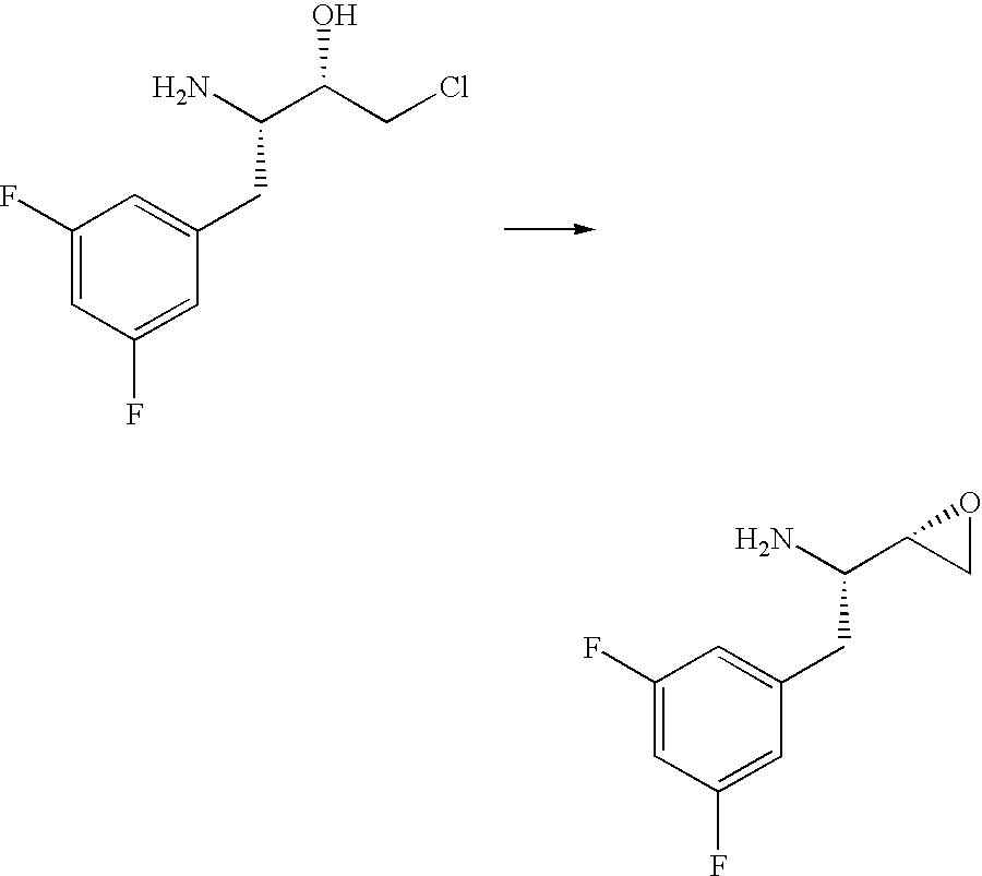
C1(F)=CC(F)=CC(CC(C2CO2)N)=C1.C1(F)=CC(F)=CC(CC(C(CCl)O)N)=C1
